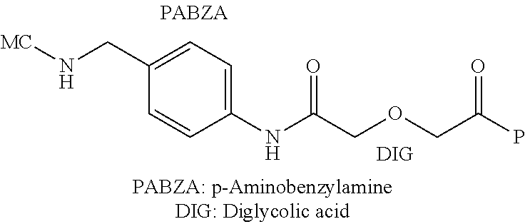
C1=CC(NC(COCC(P)=O)=O)=CC=C1CN[MC]
